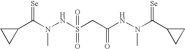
N(C(C1CC1)=[Se])(NS(CC(NN(C(C1CC1)=[Se])C)=O)(=O)=O)C
